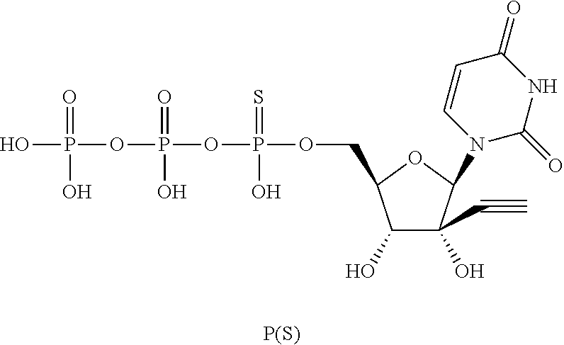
OP(=O)(OP(=O)(O)OP(=S)(O)OCC1C(O)C(O)(C#C)C(N2C(=O)NC(=O)C=C2)O1)O.[P(S)]
